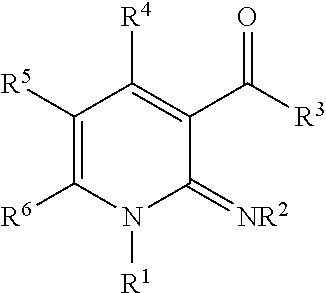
C1([R5])=C([R6])N([R1])C(=[NR2])C(C([R3])=O)=C1[R4]
